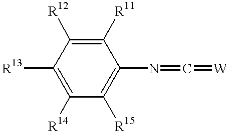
C1([R15])=C(N=C=[W])C([R11])=C([R12])C([R13])=C1[R14]
